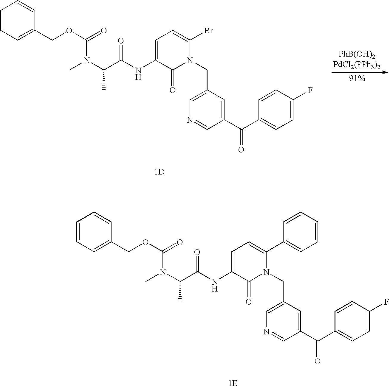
C1=CC=C(COC(=O)N(C(C(NC2=CC=C(C3=CC=CC=C3)N(CC3=CN=CC(C(C4=CC=C(F)C=C4)=O)=C3)C2=O)=O)C)C)C=C1.[1E].C1=CC=C(COC(=O)N(C(C(NC2=CC=C(Br)N(CC3=CN=CC(C(C4=CC=C(F)C=C4)=O)=C3)C2=O)=O)C)C)C=C1.[1D]
